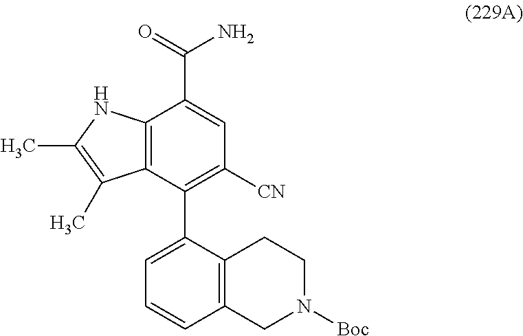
C12=C(C(C3=CC=CC4=C3CCN([Boc])C4)=C([CN])C=C1C(=O)N)C(C)=C(C)N2
